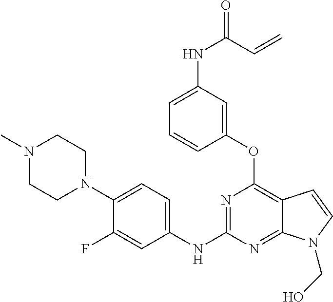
N1=C(NC2=CC=C(N3CCN(C)CC3)C(F)=C2)N=C2C(=C1OC1=CC(NC(=O)C=C)=CC=C1)C=CN2CO
